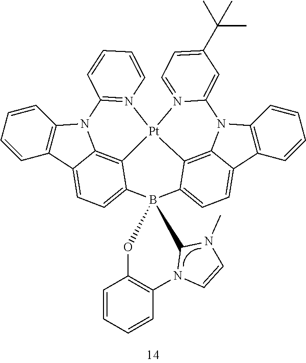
C1=CC=CC2=C1N1C3=C4C(=CC=C23)B2(C3=CC=C5C6=C(C=CC=C6)N6C5=C3[Pt]4(N3=C1C=CC=C3)N1=CC=C(C(C)(C)C)C=C61)C1N(C3=C(C=CC=C3)O2)C=CN1C
